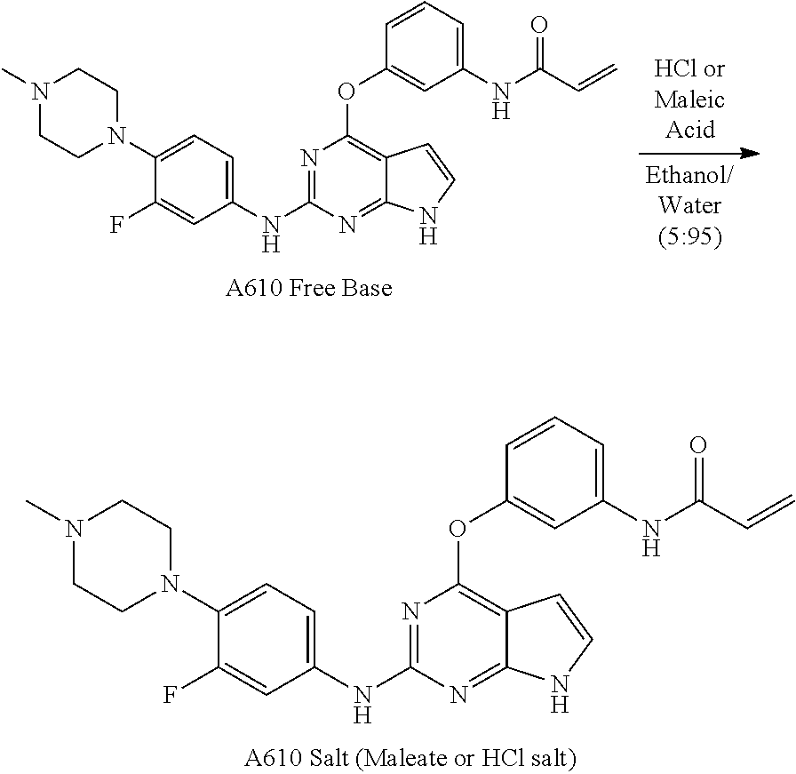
N1(C)CCN(C2=CC=C(NC3=NC(OC4=CC(NC(C=C)=O)=CC=C4)=C4C(=N3)NC=C4)C=C2F)CC1.N1(C)CCN(C2=CC=C(NC3=NC(OC4=CC(NC(C=C)=O)=CC=C4)=C4C(=N3)NC=C4)C=C2F)CC1
